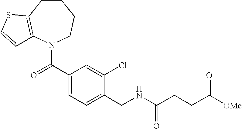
C1CC2=C(N(C(C3=CC=C(CNC(CCC([OMe])=O)=O)C(Cl)=C3)=O)CC1)C=CS2
